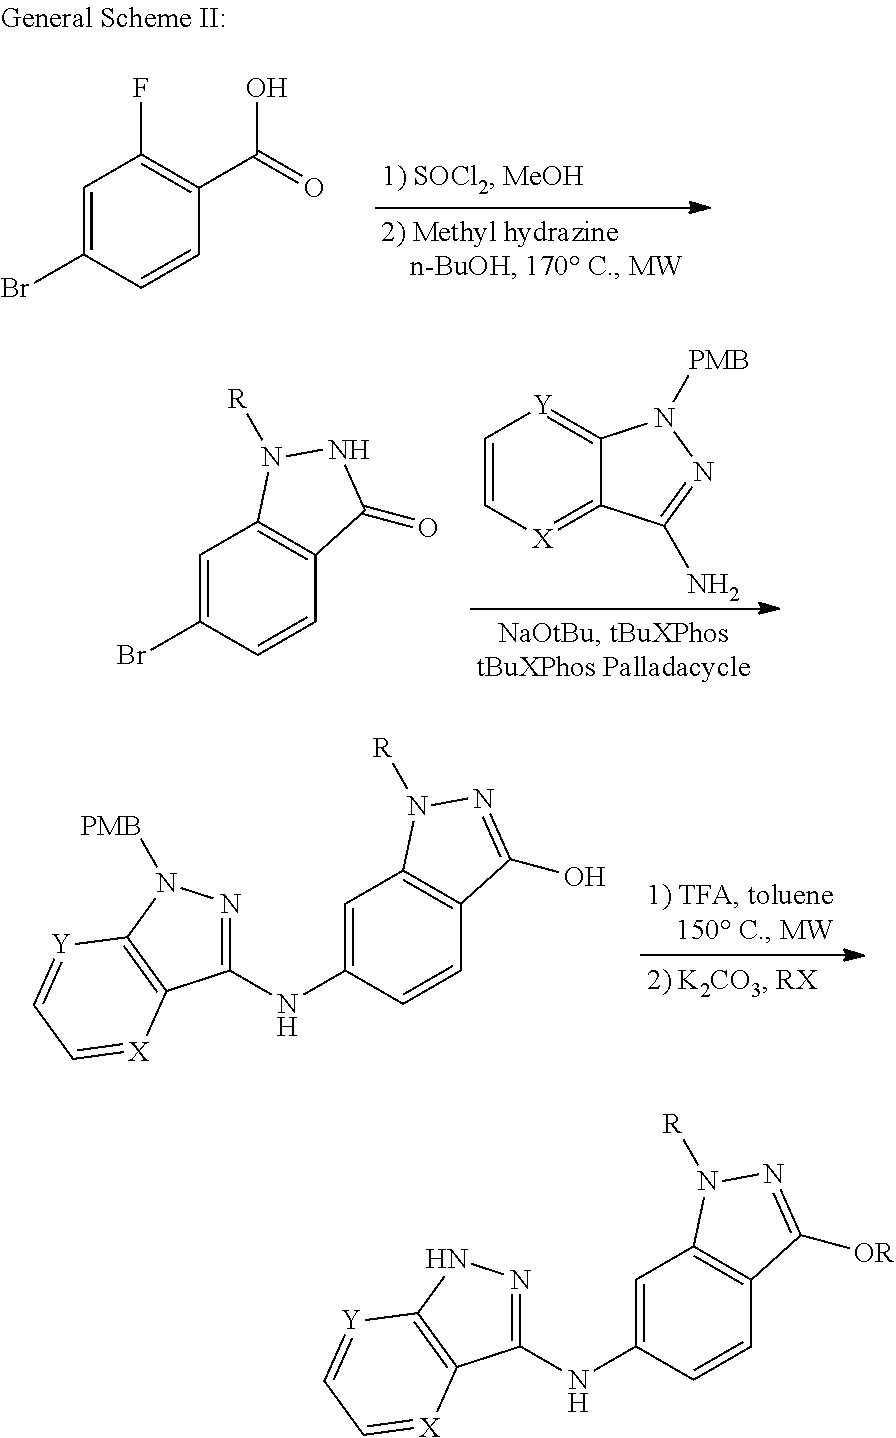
C1=C(Br)C=CC(C(=O)O)=C1F.C1=C(Br)C=CC2=C1N([R])NC2=O.C1=C[X]=C2C(=[Y]1)N([PMB])N=C2N.C1=C(NC2=NN([PMB])C3=C2[X]=CC=[Y]3)C=CC2=C1N([R])N=C2O.C1=C(NC2=NNC3=C2[X]=CC=[Y]3)C=CC2=C1N([R])N=C2[OR]
